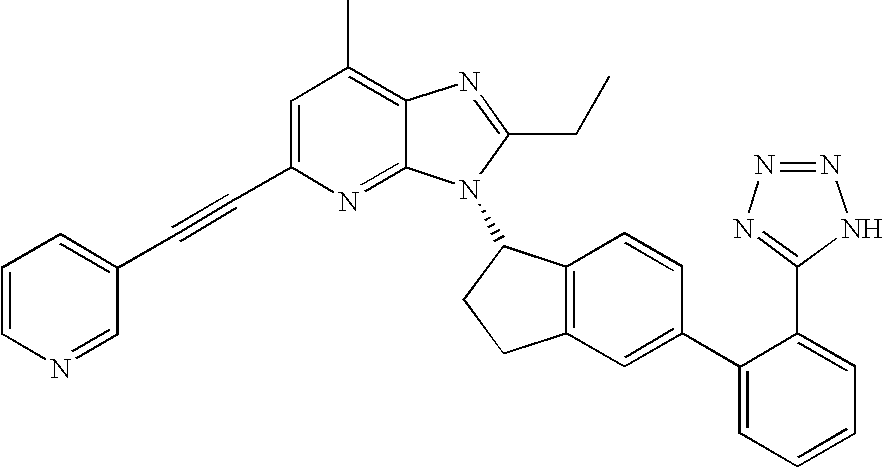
C1=C(C#CC2=CC=CN=C2)N=C2C(=C1C)N=C(CC)N2C1C2=C(CC1)C=C(C1=CC=CC=C1C1=NN=NN1)C=C2
